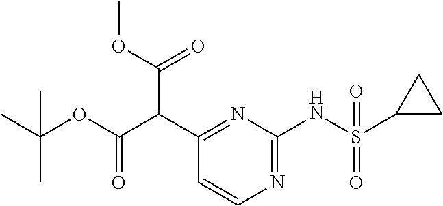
C1(C(C(=O)OC(C)(C)C)C(=O)OC)=NC(NS(=O)(C2CC2)=O)=NC=C1
